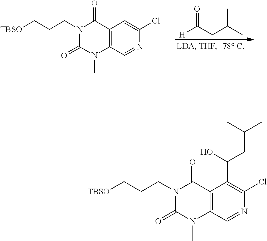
[H]C(CC(C)C)=O.N1(CCC[TBSO])C(=O)N(C)C2=C(C1=O)C=C(Cl)N=C2.N1(CCC[TBSO])C(=O)N(C)C2=C(C1=O)C(C(CC(C)C)O)=C(Cl)N=C2
